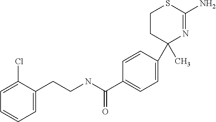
C1=CC(C2(C)N=C(N)SCC2)=CC=C1C(NCCC1=CC=CC=C1Cl)=O
